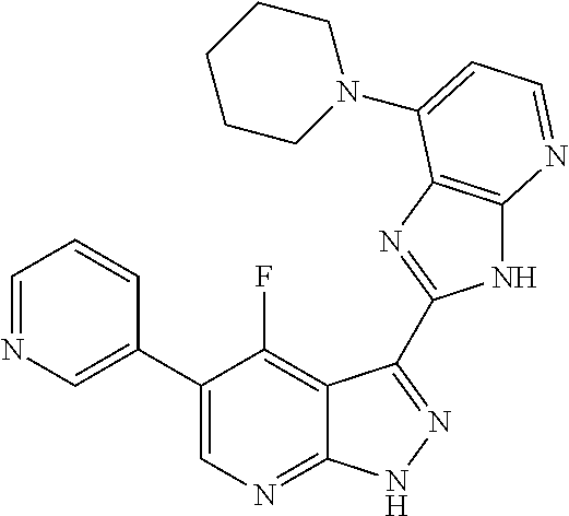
C1=NC=C(C2=CN=C3C(=C2F)C(C2=NC4=C(N2)N=CC=C4N2CCCCC2)=NN3)C=C1
